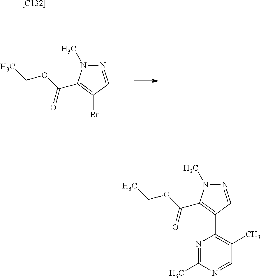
N1=CC(Br)=C(C(OCC)=O)N1C.[[C132]].N1=CC(C2=C(C)C=NC(C)=N2)=C(C(OCC)=O)N1C
